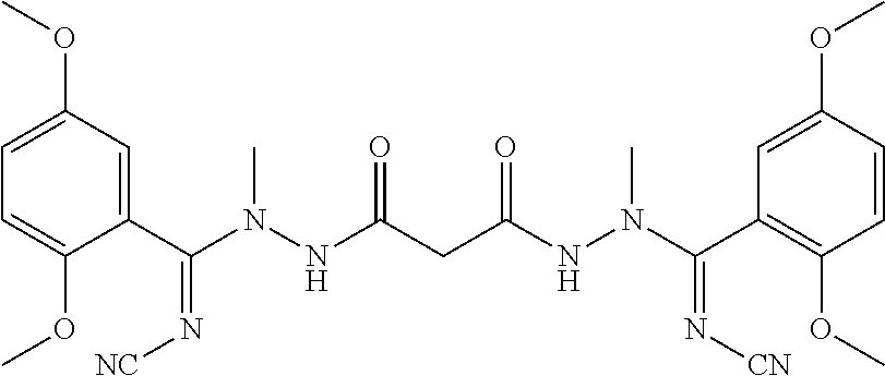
C1=C(OC)C(C(N(NC(CC(=O)NN(C)C(=N[CN])C2=C(OC)C=CC(OC)=C2)=O)C)=N[NC])=CC(OC)=C1
